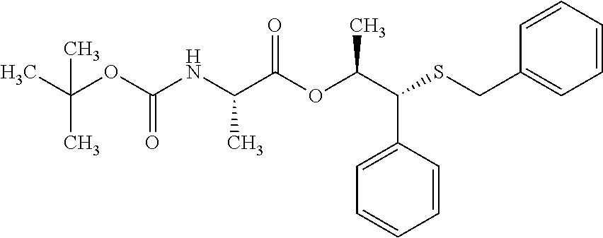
CC(OC(NC(C(OC(C(SCC1=CC=CC=C1)C1=CC=CC=C1)C)=O)C)=O)(C)C
